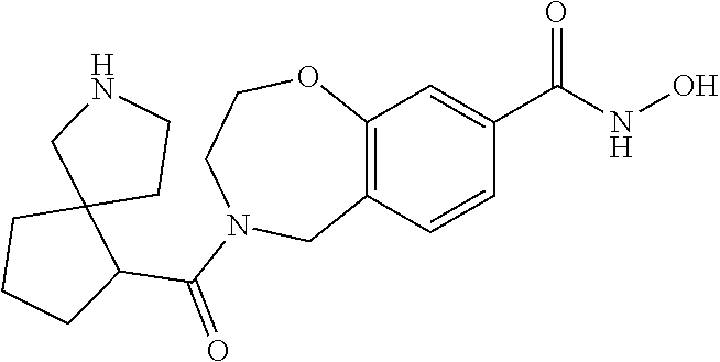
C12=C(C=CC(C(NO)=O)=C1)CN(C(=O)C1C3(CCC1)CCNC3)CCO2
